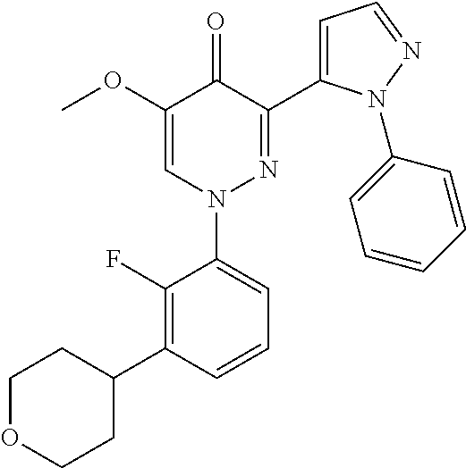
C1=CC(C2CCOCC2)=C(F)C(N2N=C(C3=CC=NN3C3=CC=CC=C3)C(=O)C(OC)=C2)=C1
